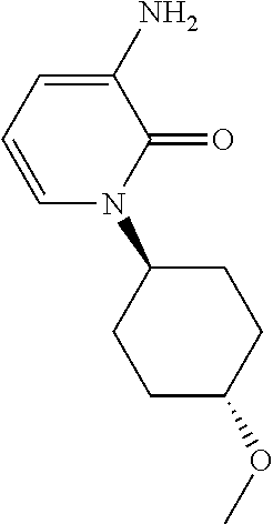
C1(N2C=CC=C(N)C2=O)CCC(OC)CC1
